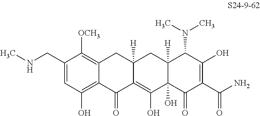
C1(CNC)=CC(O)=C2C(=C1[OCH3])CC1([H])C(=C(O)C3(O)C([H])(C1)C(N(C)C)C(O)=C(C(N)=O)C3=O)C2=O
